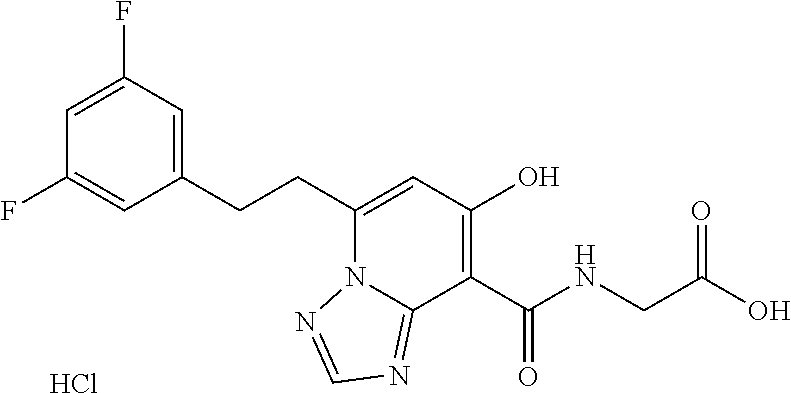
C1(CCC2=CC(O)=C(C(NCC(O)=O)=O)C3=NC=NN23)=CC(F)=CC(F)=C1.Cl
